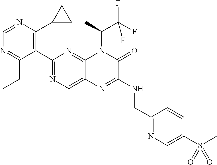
C1=NC(C2CC2)=C(C2=NC=C3C(=N2)N(C(C)C(F)(F)F)C(=O)C(NCC2=NC=C(S(=O)(=O)C)C=C2)=N3)C(CC)=N1
